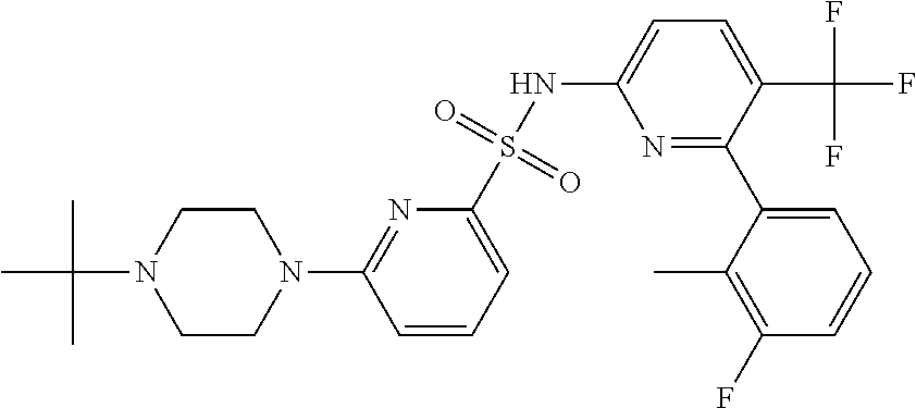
C1CN(C2=NC(S(NC3=CC=C(C(F)(F)F)C(C4=CC=CC(F)=C4C)=N3)(=O)=O)=CC=C2)CCN1C(C)(C)C
